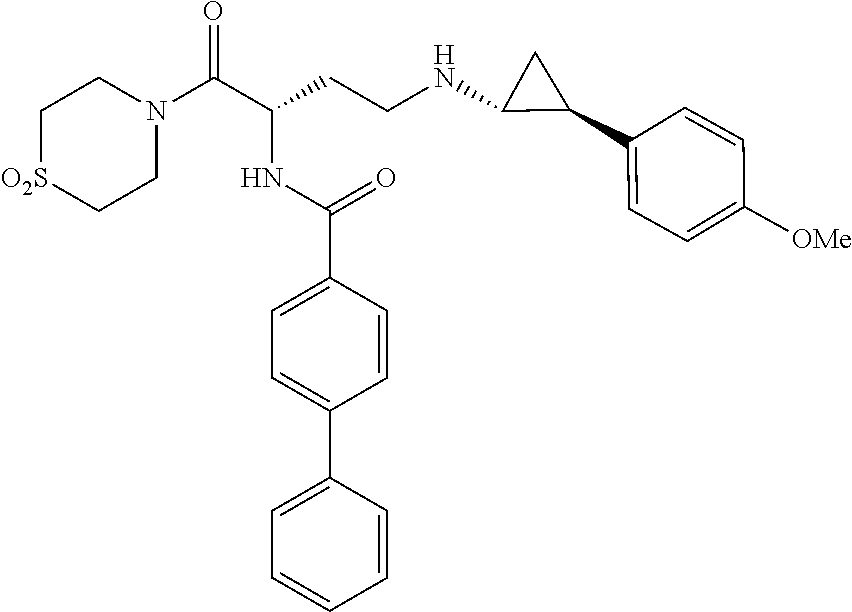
C1[O2S]CCN(C(C(CCNC2C(C3=CC=C([OMe])C=C3)C2)NC(C2=CC=C(C3=CC=CC=C3)C=C2)=O)=O)C1
